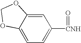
C12=CC=C([CNH]=O)C=C1OCO2
